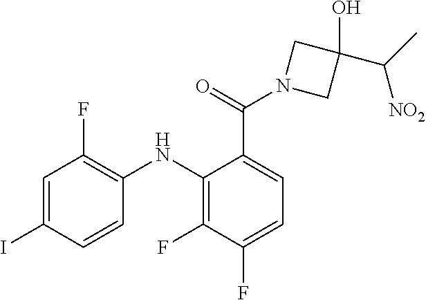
C1=C(I)C=CC(NC2=C(F)C(F)=CC=C2C(N2CC(O)(C(C)[NO2])C2)=O)=C1F
